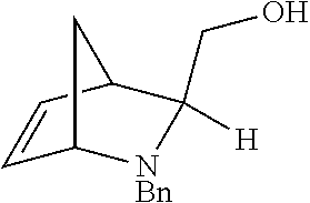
C1=CC2C(CO)([H])[NBn]C1C2
